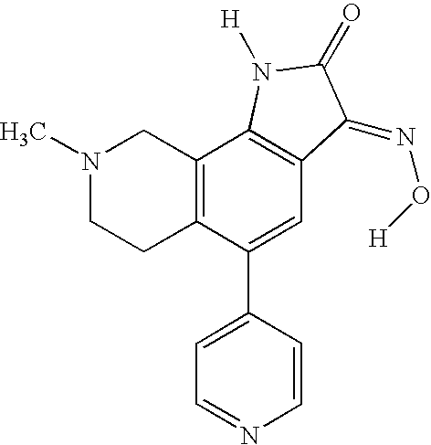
N1(C)CCC2=C(C1)C1=C(C=C2C2=CC=NC=C2)C(=NO[H])C(=O)N1[H]
